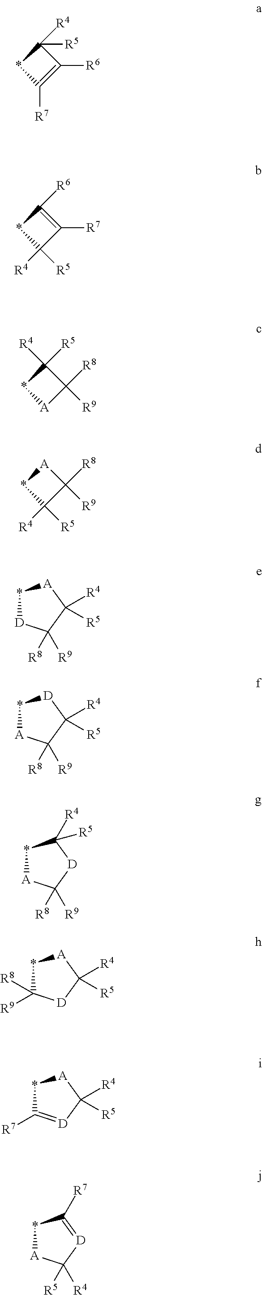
C1([R5])([R4])*C([R7])=C1[R6].C1([R6])=C([R7])C([R4])([R5])*1.C1([R4])([R5])*[A]C1([R8])[R9].[A]1*C([R4])([R5])C1([R8])[R9].*1[D]C([R8])([R9])C([R4])([R5])[A]1.*1[A]C([R8])([R9])[D]C1([R4])[R5].*1C([R9])([R8])[D]C([R4])([R5])[A]1.*1C([R7])=[D]C([R4])([R5])[A]1.*1[A]C([R5])([R4])[D]=C1[R7].*1[A]C([R8])([R9])C([R4])([R5])[D]1
